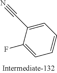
C1=C(C#N)C(F)=CC=C1
